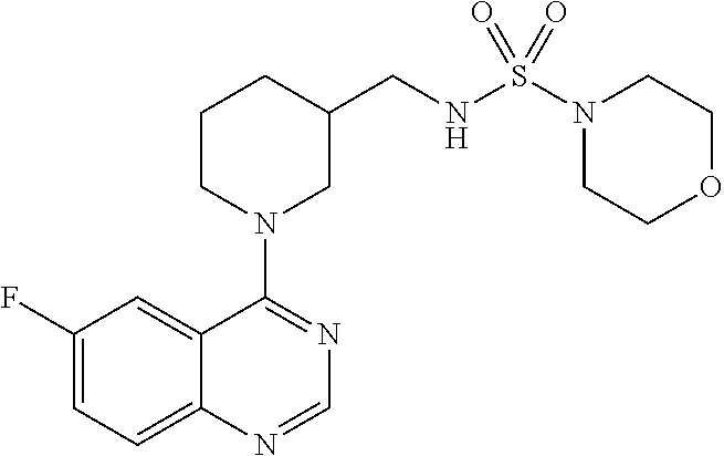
C1(F)=CC=C2C(=C1)C(N1CC(CNS(N3CCOCC3)(=O)=O)CCC1)=NC=N2
